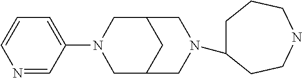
N1=CC(N2CC3CC(C2)CN(C2CCCNCC2)C3)=CC=C1
